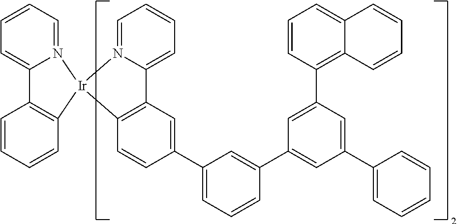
C12=C(C=CC(C3=CC=CC(C4=CC(C5=CC=CC=C5)=CC(C5=C6C(=CC=C5)C=CC=C6)=C4)=C3)=C1)[Ir]1(N3=CC=CC=C23)N2=CC=CC=C2C2=C1C=CC=C2
